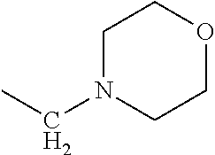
C1N(CC)CCOC1
